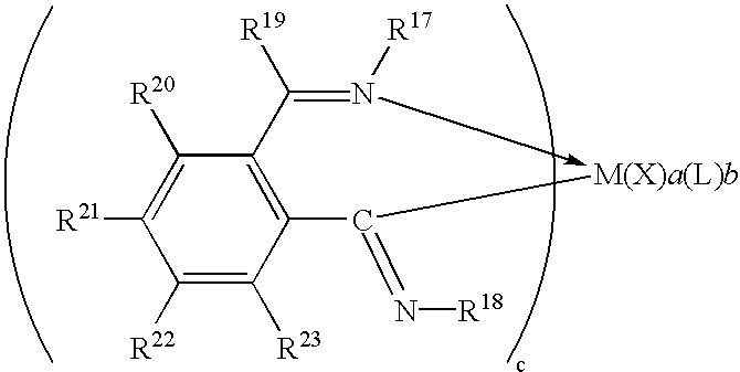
N([R18])=C1[M(X)a(L)b]-N([R17])=C([R19])C2=C1C([R23])=C([R22])C([R21])=C2[R20]
